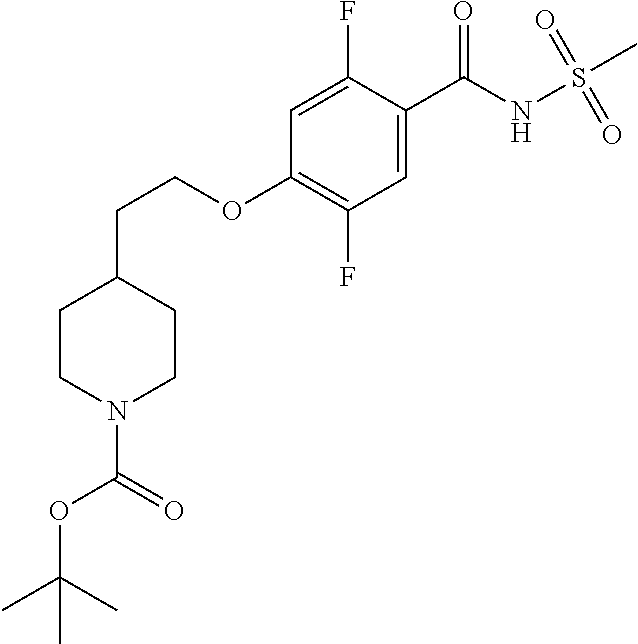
C1=C(F)C(C(NS(C)(=O)=O)=O)=CC(F)=C1OCCC1CCN(C(=O)OC(C)(C)C)CC1
